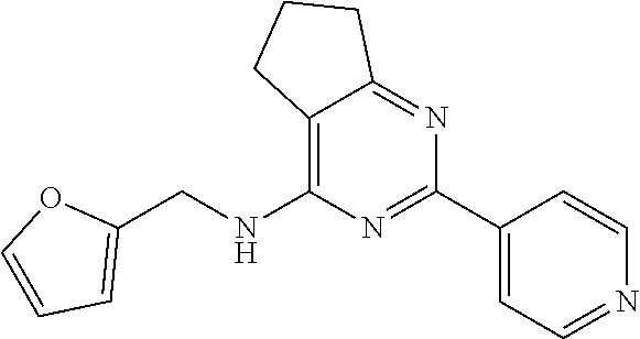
C12=C(NCC3=CC=CO3)N=C(C3=CC=NC=C3)N=C1CCC2
